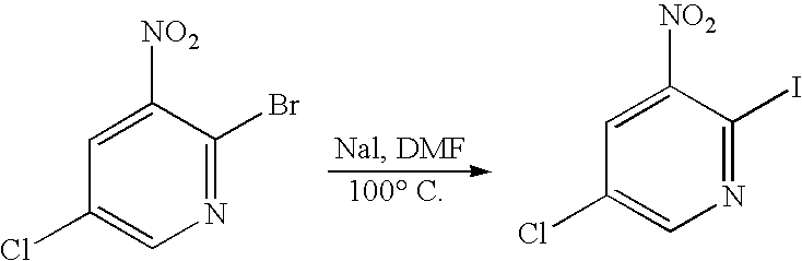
N1=C(Br)C([NO2])=CC(Cl)=C1.N1=C(I)C([NO2])=CC(Cl)=C1
